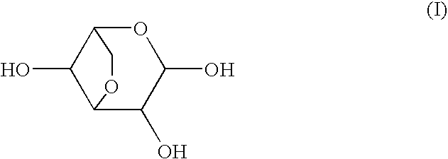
O1C2C(O)C(C(O)C1O)OC2
